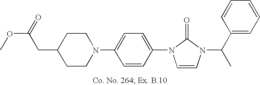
C1(CC(=O)OC)CCN(C2=CC=C(N3C=CN(C(C4=CC=CC=C4)C)C3=O)C=C2)CC1
